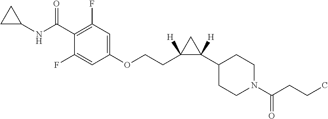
C1(F)=CC(OCCC2([H])C(C3CCN(C(CCC)=O)CC3)([H])C2)=CC(F)=C1C(=O)NC1CC1
